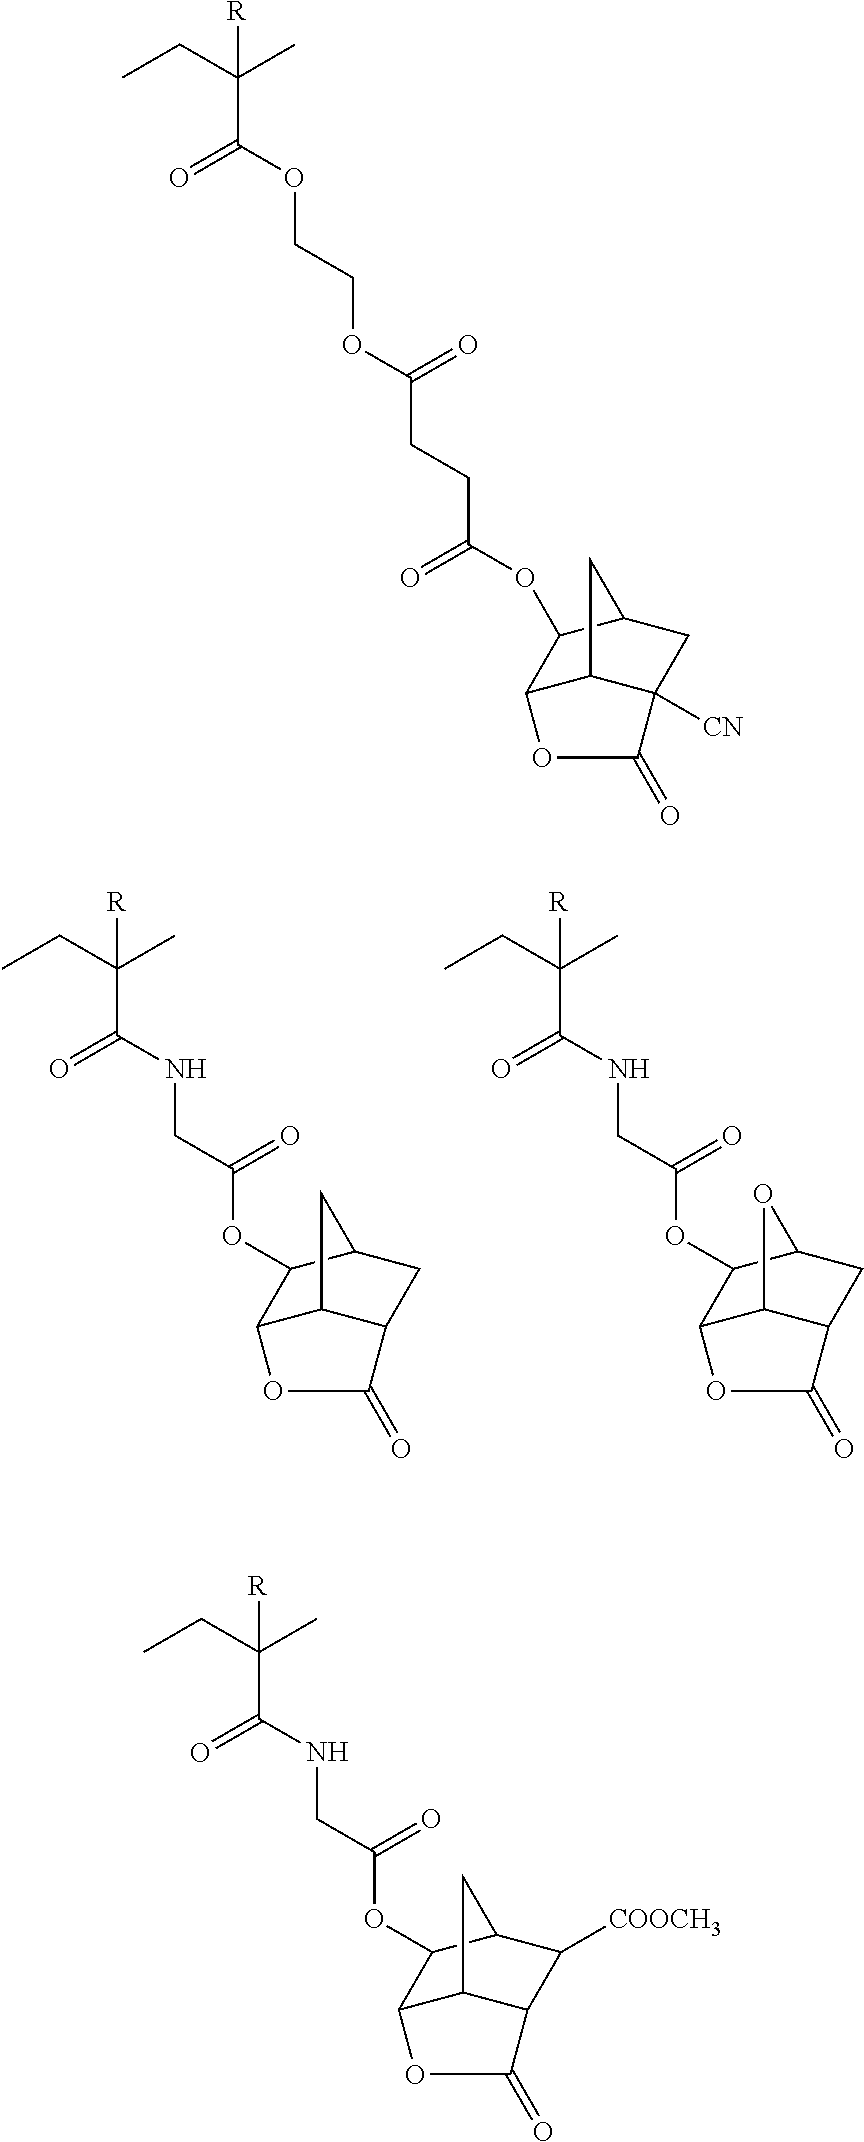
CCC(C)([R])C(NCC(=O)OC1C2C3C(CC1C3)C(=O)O2)=O.CCC(C)([R])C(NCC(=O)OC1C2C3C(CC1O3)C(=O)O2)=O.CCC(C)([R])C(OCCOC(=O)CCC(=O)OC1C2C3C([CN])(CC1C3)C(=O)O2)=O.CCC(C)([R])C(NCC(=O)OC1C2C3C(C([COOCH3])C1C3)C(=O)O2)=O
